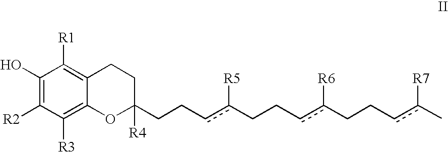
C1(O)=C([R2])C([R3])=C2C(=C1[R1])CCC(CCcc(CCcc(CCcc(C)[R7])[R6])[R5])([R4])O2
